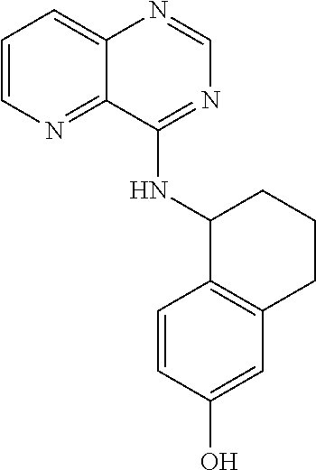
C1=CN=C2C(=C1)N=CN=C2NC1C2=C(CCC1)C=C(O)C=C2
